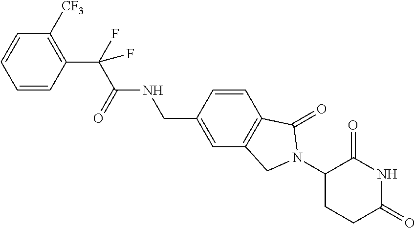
C1=CC=CC(C(C(NCC2=CC3=C(C=C2)C(=O)N(C2CCC(=O)NC2=O)C3)=O)(F)F)=C1[CF3]
